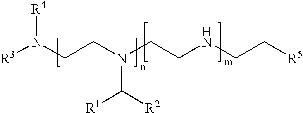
[R3]N(CCN(CCNCC[R5])C([R1])[R2])[R4]
